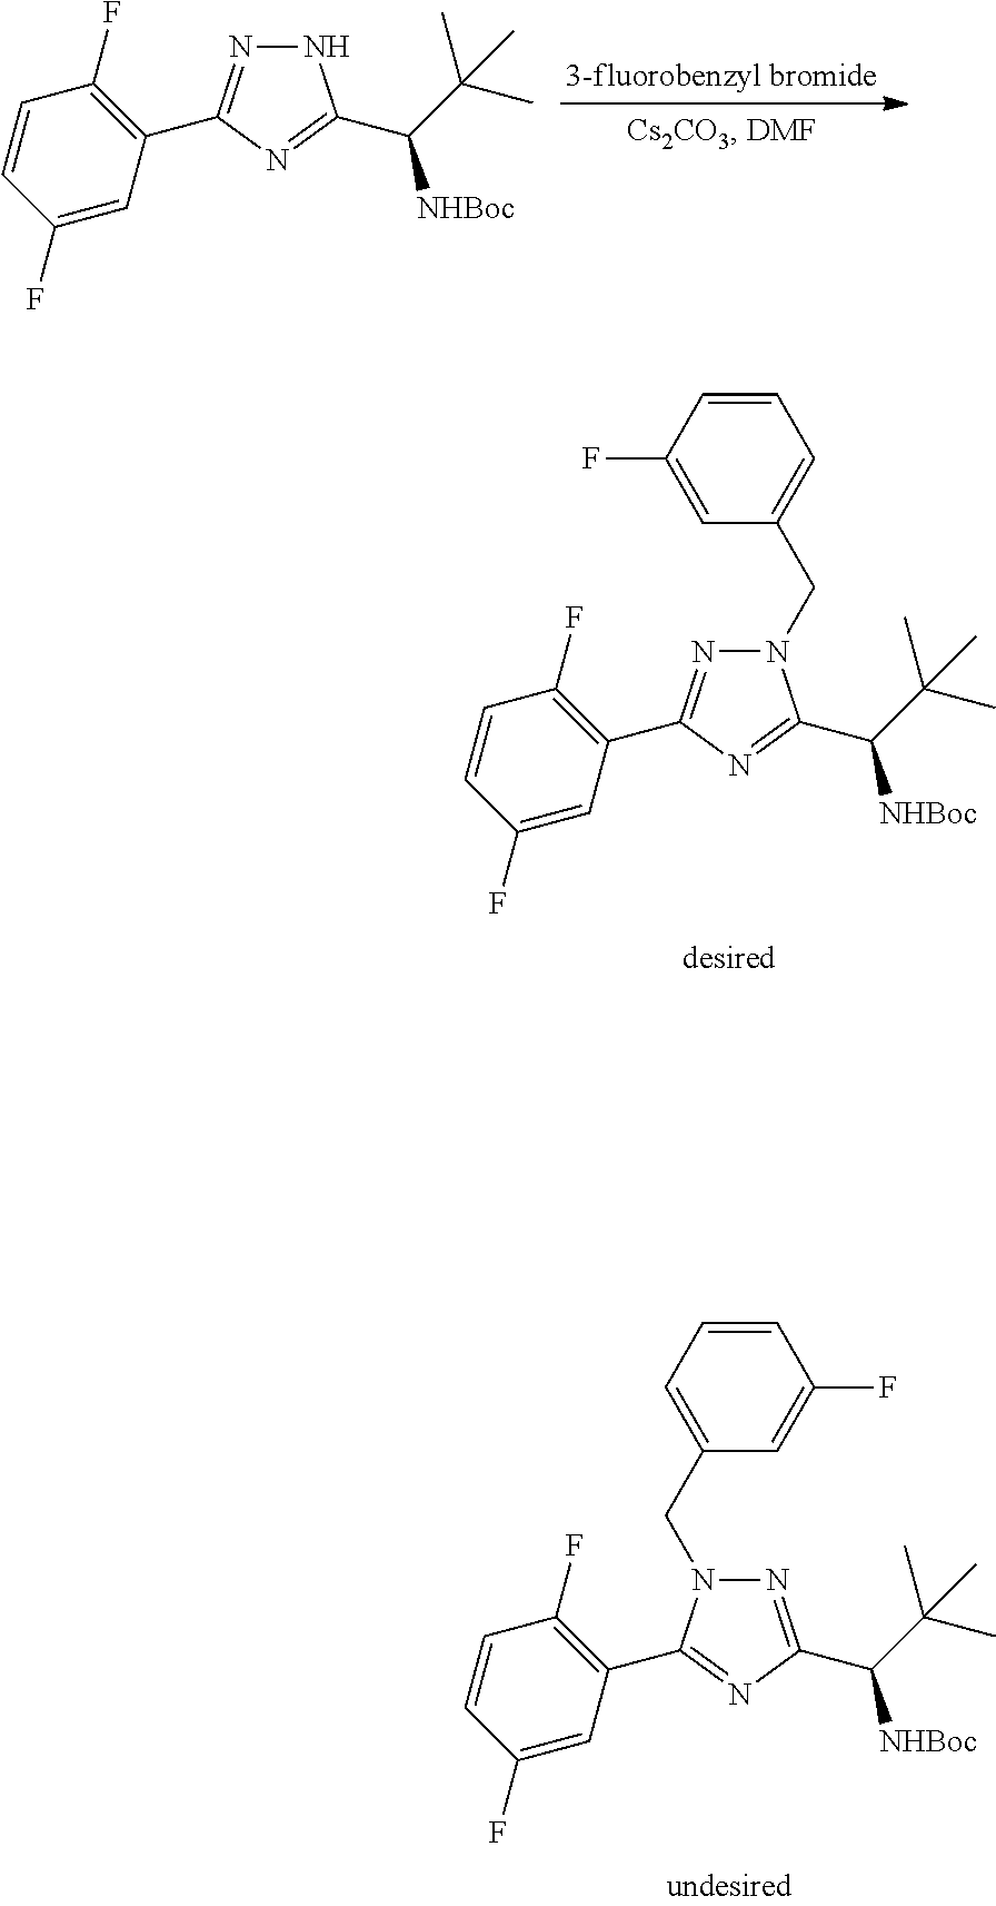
N1N=C(C2=C(F)C=CC(F)=C2)N=C1C(C(C)(C)C)[NHBoc].N1(CC2=CC=CC(F)=C2)N=C(C2=C(F)C=CC(F)=C2)N=C1C(C(C)(C)C)[NHBoc].N1=C(C(C(C)(C)C)[NHBoc])N=C(C2=C(F)C=CC(F)=C2)N1CC1=CC=CC(F)=C1
